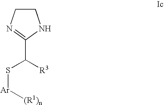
C1CN=C(C(S[Ar][(R1)n])[R3])N1
